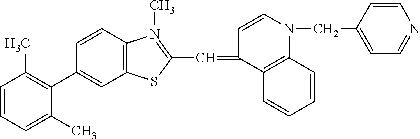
C1(C2=C(C)C=CC=C2C)=CC2=C(C=C1)[N+](C)=C(C=C1C=CN(CC3=CC=NC=C3)C3=C1C=CC=C3)S2
